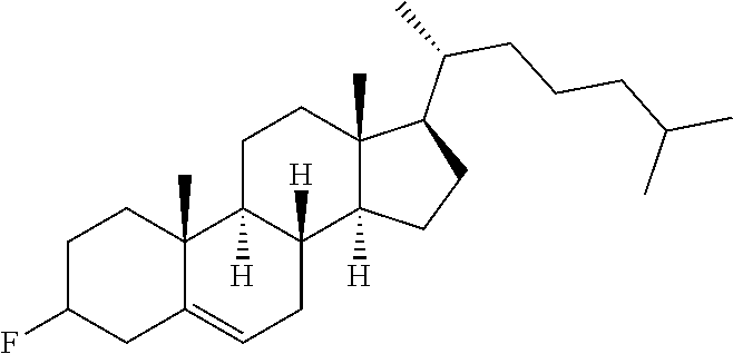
C1C2=CCC3([H])C([H])(C2(C)CCC1F)CCC1(C)C(C(CCCC(C)C)C)CCC13[H]
